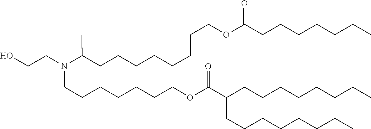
C(CCCCOC(C(CCCCCCCC)CCCCCCCC)=O)CCN(CCO)C(CCCCCCCCOC(CCCCCCC)=O)C
